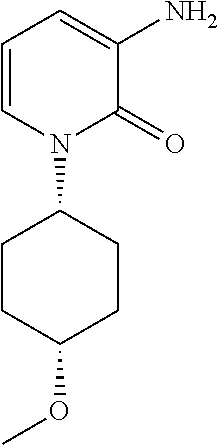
C1=CN(C2CCC(OC)CC2)C(=O)C(N)=C1
